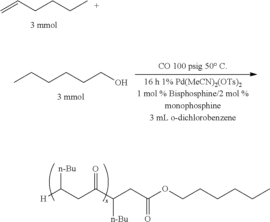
[H]C(CC(C(CC(OCCCCCC)=O)[n-Bu])=O)[n-Bu].C=CCCCC.CCCCCCO
